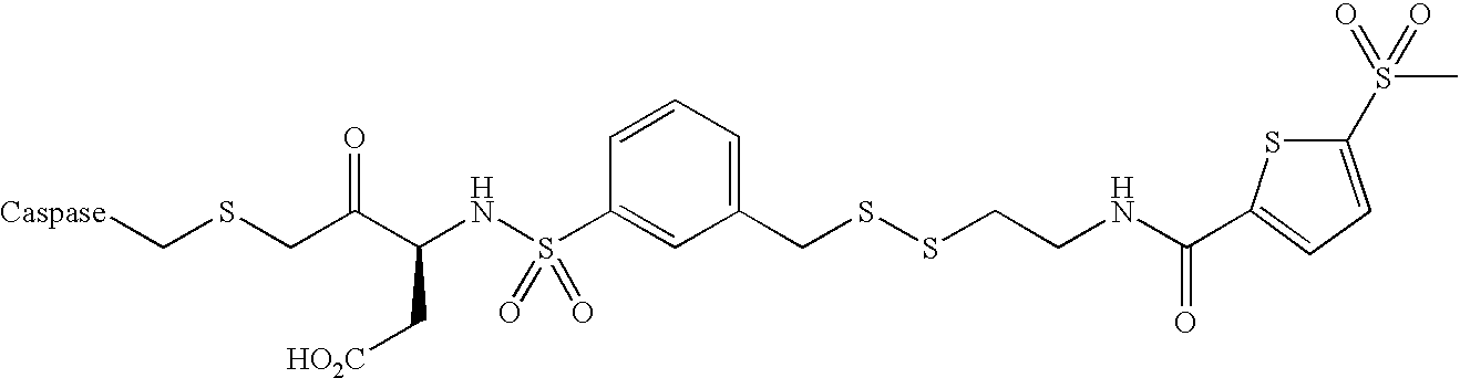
C(SSCCNC(=O)C1=CC=C(S(C)(=O)=O)S1)C1=CC=CC(S(NC(C(CSC[Caspase])=O)C[HO2C])(=O)=O)=C1
